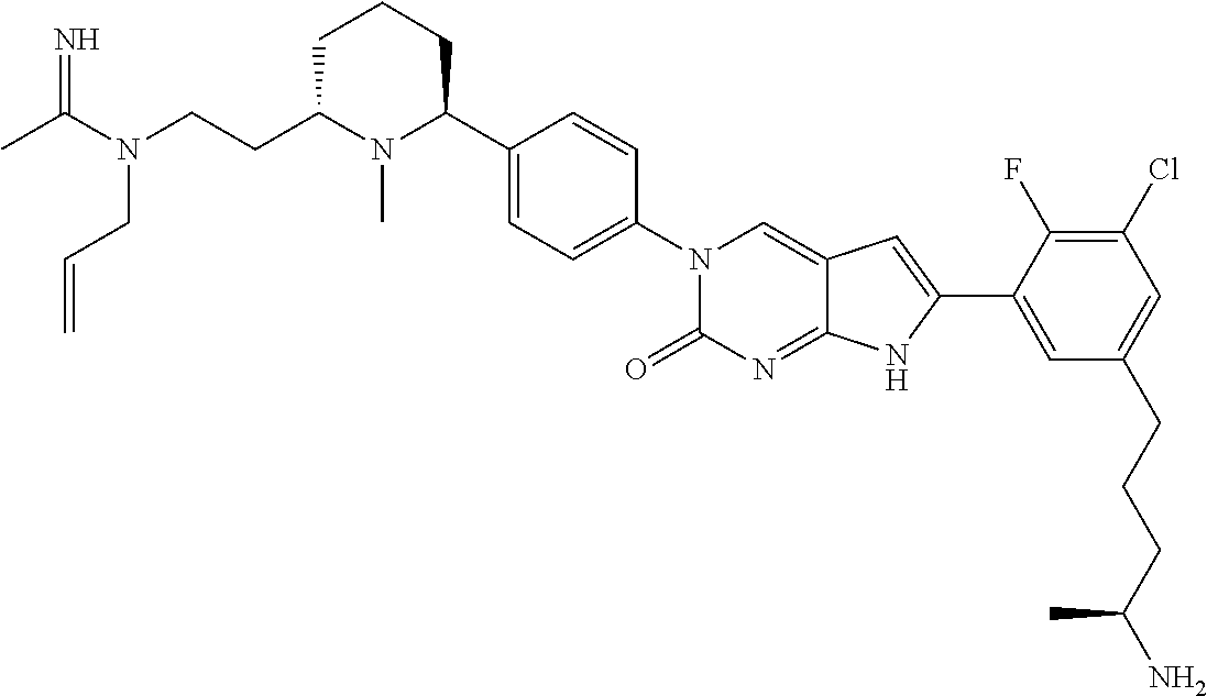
CC(N(CCC1N(C)C(C2=CC=C(N3C(=O)N=C4C(=C3)C=C(C3=CC(CCCC(N)C)=CC(Cl)=C3F)N4)C=C2)CCC1)CC=C)=N
